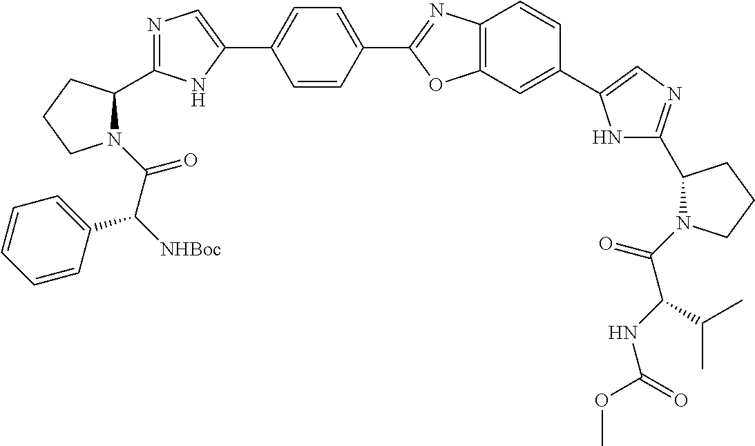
C(=O)(C([NHBoc])C1=CC=CC=C1)N1C(C2=NC=C(C3=CC=C(C4=NC5=C(O4)C=C(C4=CN=C(C6N(C(C(NC(OC)=O)C(C)C)=O)CCC6)N4)C=C5)C=C3)N2)CCC1
